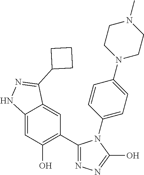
C12=CC(O)=C(C3=NN=C(O)N3C3=CC=C(N4CCN(C)CC4)C=C3)C=C1C(C1CCC1)=NN2
